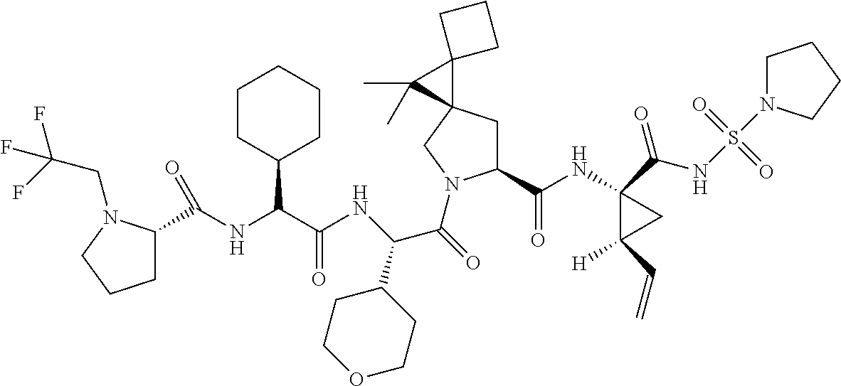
C(NC1(C(NS(=O)(=O)N2CCCC2)=O)C([H])(C=C)C1)(=O)C1CC2(CN1C(C(C1CCOCC1)NC(C(NC(=O)C1CCCN1CC(F)(F)F)C1CCCCC1)=O)=O)C1(C2(C)C)CCC1
